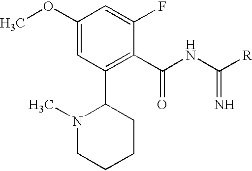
C1(OC)=CC(C2N(C)CCCC2)=C(C(NC([R])=N)=O)C(F)=C1
